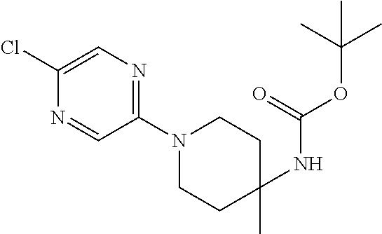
C1(Cl)=CN=C(N2CCC(NC(OC(C)(C)C)=O)(C)CC2)C=N1
